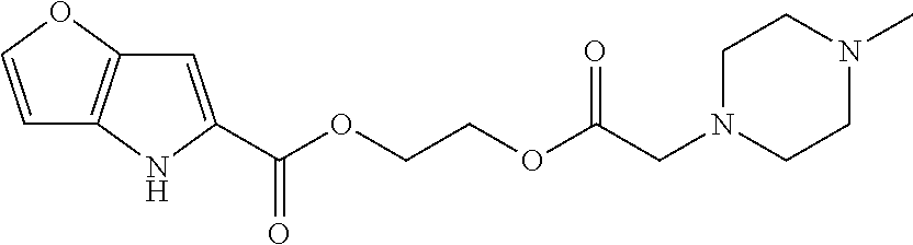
C1=C(C(OCCOC(=O)CN2CCN(C)CC2)=O)NC2=C1OC=C2
